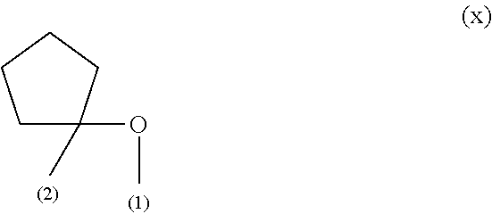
C1C(OC)(C)CCC1
